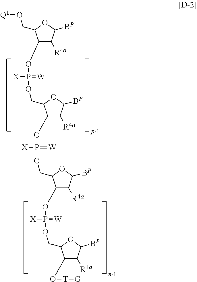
C1(OP(OCC2C(OP([X])(OCC3C(OP([X])(OCC4C(O[T][G])C([R4a])C([BP])O4)=[W])C([R4a])C([BP])O3)=[W])C([R4a])C([BP])O2)(=[W])[X])C([R4a])C([BP])OC1CO[Q1]
